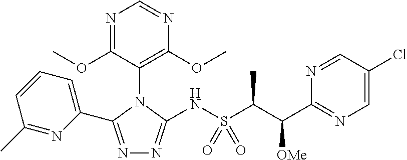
N1=C(C2=CC=CC(C)=N2)N(C2=C(OC)N=CN=C2OC)C(NS(C(C)C([OMe])C2=NC=C(Cl)C=N2)(=O)=O)=N1
